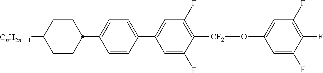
C1CC(C2=CC=C(C3=CC(F)=C([CF2]OC4=CC(F)=C(F)C(F)=C4)C(F)=C3)C=C2)CCC1[CnH2n + 1]
